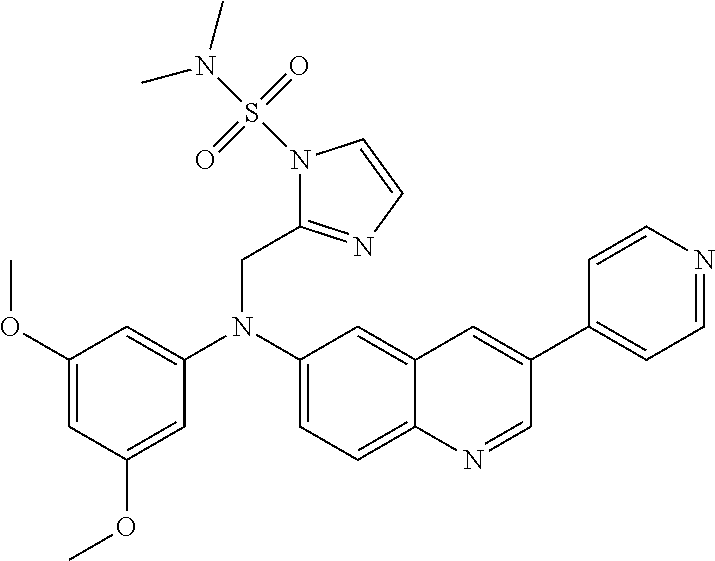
C1(OC)=CC(OC)=CC(N(C2=CC=C3C(=C2)C=C(C2=CC=NC=C2)C=N3)CC2=NC=CN2S(N(C)C)(=O)=O)=C1
